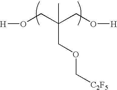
[H]OCC(CO[H])(COC[C2F5])C
